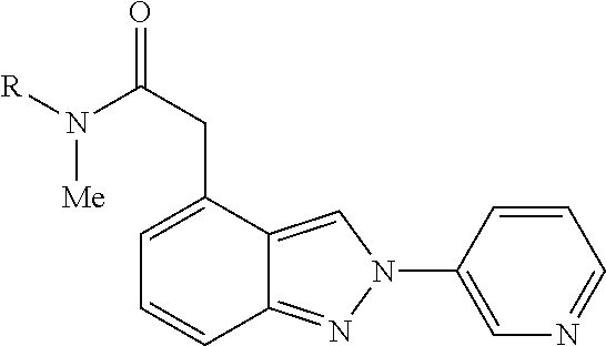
[R]N(C(CC1=CC=CC2=NN(C3=CN=CC=C3)C=C12)=O)[Me]
